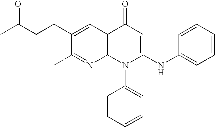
C1(C)=NC2=C(C=C1CCC(C)=O)C(=O)C=C(NC1=CC=CC=C1)N2C1=CC=CC=C1
